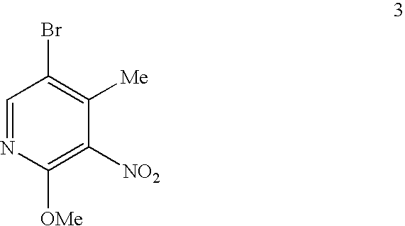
C1=NC([OMe])=C([NO2])C([Me])=C1Br
